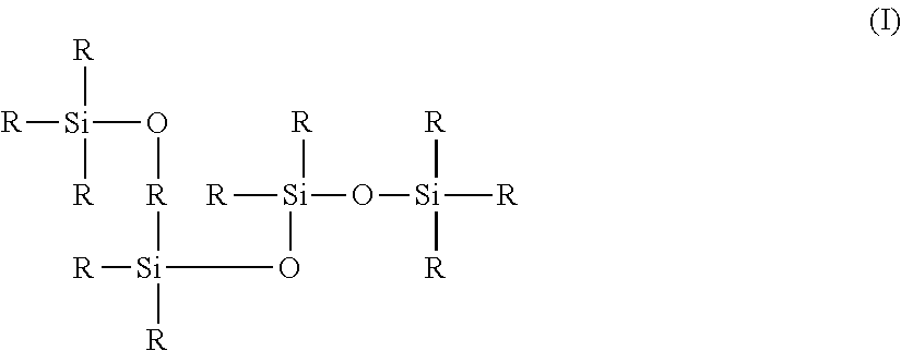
[R][Si](O[R][Si]([R])(O[Si](O[Si]([R])([R])[R])([R])[R])[R])([R])[R]
